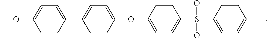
C1=CC(OC2=CC=C(C3=CC=C(OC)C=C3)C=C2)=CC=C1S(=O)(=O)C1=CC=C(C)C=C1
